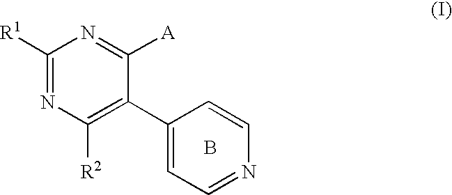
C1([R1])=NC([R2])=C(C2=CC=NC=C2)C([A])=N1.B
